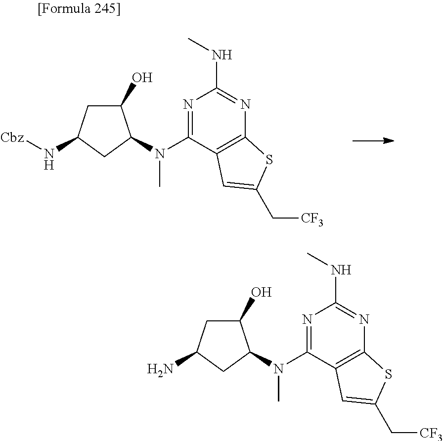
C1(O)CC(N[Cbz])CC1N(C1=NC(NC)=NC2=C1C=C(C[CF3])S2)C.C1(O)CC(N)CC1N(C1=NC(NC)=NC2=C1C=C(C[CF3])S2)C
